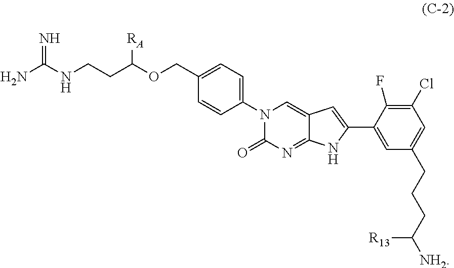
N1(C2=CC=C(COC([RA])CCNC(N)=N)C=C2)C(=O)N=C2C(=C1)C=C(C1=CC(CCCC([NH2])[R13])=CC(Cl)=C1F)N2
